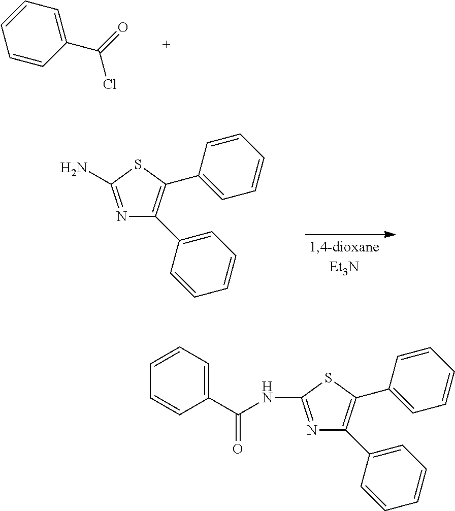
C1=CC(C(=O)Cl)=CC=C1.C1=C(C2=C(C3=CC=CC=C3)SC(N)=N2)C=CC=C1.C1=C(C2=C(C3=CC=CC=C3)SC(NC(C3=CC=CC=C3)=O)=N2)C=CC=C1
